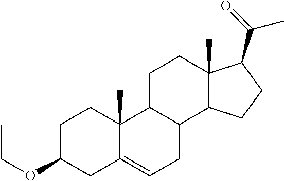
C1C(OCC)CC2=CCC3C(C2(C)C1)CCC1(C)C3CCC1C(=O)C
